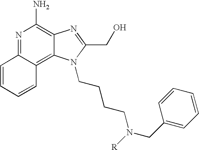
N1=C2C(=C3C(=C1N)N=C(CO)N3CCCCN(CC1=CC=CC=C1)[R])C=CC=C2
